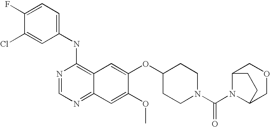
C1(NC2=C3C(=NC=N2)C=C(OC)C(OC2CCN(C(=O)N4C5COCC4CC5)CC2)=C3)=CC=C(F)C(Cl)=C1
